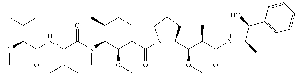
CNC(C(C)C)C(NC(C(N(C(C(CC(N1C(C(OC)C(C)C(=O)NC(C(C2=CC=CC=C2)O)C)CCC1)=O)OC)C(C)CC)C)=O)C(C)C)=O
